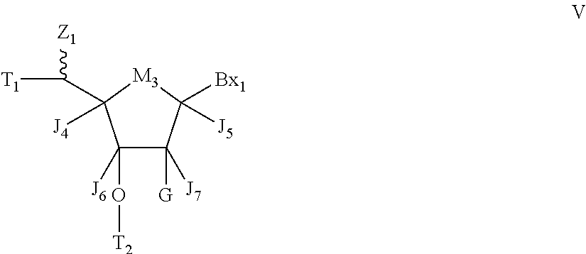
C1([J6])(O[T2])C([J7])([G])C([Bx1])([J5])[M3]C1(C([T1])[Z1])[J4]
